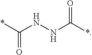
*C(=O)NNC(=O)*
